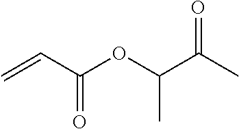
C=CC(OC(C(C)=O)C)=O
